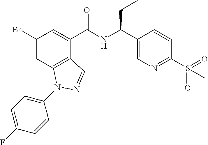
C1(Br)=CC2=C(C(C(NC(C3=CN=C(S(=O)(=O)C)C=C3)CC)=O)=C1)C=NN2C1=CC=C(F)C=C1
